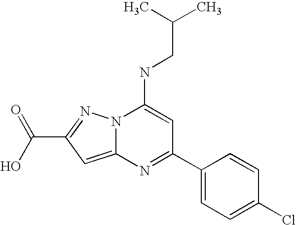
N1=C(C2=CC=C(Cl)C=C2)C=C(NCC(C)C)N2C1=CC(C(O)=O)=N2
